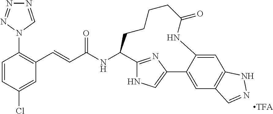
N1=CN(C2=C(C=CC(NC3C4=NC(=CN4)C4=CC5=C(C=C4NC(=O)CCCC3)NN=C5)=O)C=C(Cl)C=C2)N=N1
